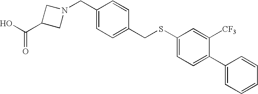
C1(CN2CC(C(O)=O)C2)=CC=C(CSC2=CC=C(C3=CC=CC=C3)C([CF3])=C2)C=C1
